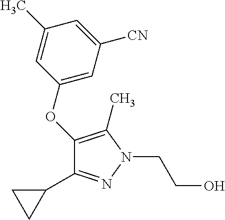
C1(OC2=CC([CN])=CC(C)=C2)=C(C)N(CCO)N=C1C1CC1
